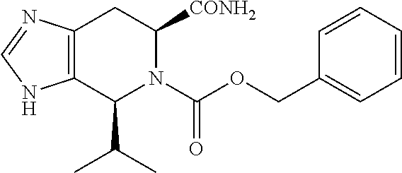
C12=C(C(C(C)C)N(C(OCC3=CC=CC=C3)=O)C([CONH2])C1)NC=N2
